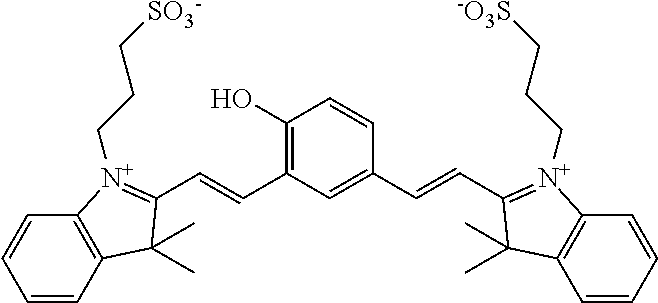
C1(O)=C(C=CC2=[N+](CCC[SO3-])C3=C(C=CC=C3)C2(C)C)C=C(C=CC2=[N+](CCC[-O3S])C3=C(C=CC=C3)C2(C)C)C=C1
